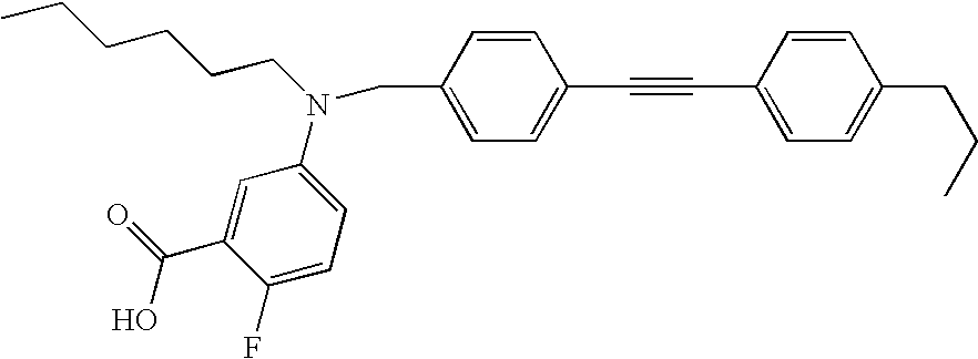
CCCCCCN(C1=CC=C(F)C(C(=O)O)=C1)CC1=CC=C(C#CC2=CC=C(CCC)C=C2)C=C1
